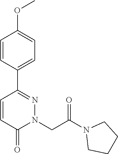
C1=CC(C2=NN(CC(N3CCCC3)=O)C(=O)C=C2)=CC=C1OC
